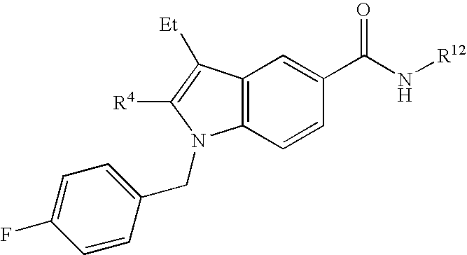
C12=C(C=CC(C(N[R12])=O)=C1)N(CC1=CC=C(F)C=C1)C([R4])=C2[Et]
